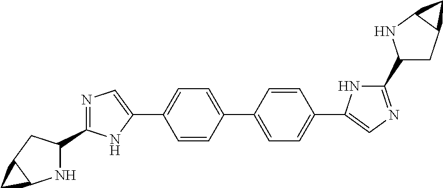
N1=C(C2NC3C(C2)C3)NC(C2=CC=C(C3=CC=C(C4=CN=C(C5CC6C(N5)C6)N4)C=C3)C=C2)=C1
